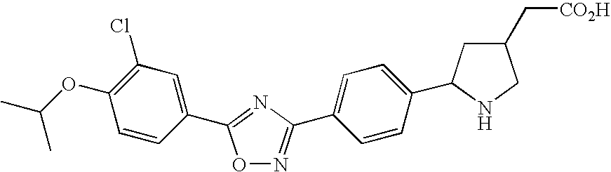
O1N=C(C2=CC=C(C3CC(C[CO2H])CN3)C=C2)N=C1C1=CC(Cl)=C(OC(C)C)C=C1
